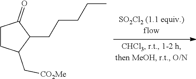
C1CC(C[CO2Me])C(CCCCC)C1=O
